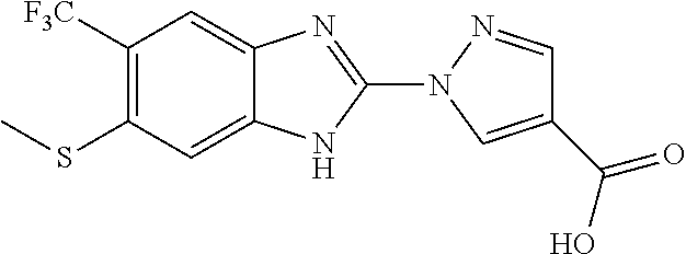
C1([F3C])=C(SC)C=C2C(=C1)N=C(N1C=C(C(O)=O)C=N1)N2
